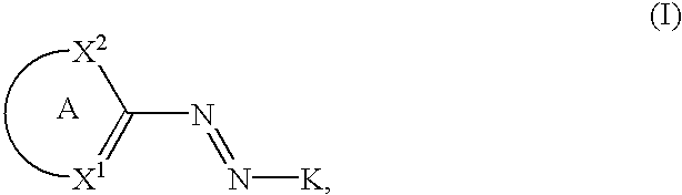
[A].C(N=N[K])([X2])=[X1]
